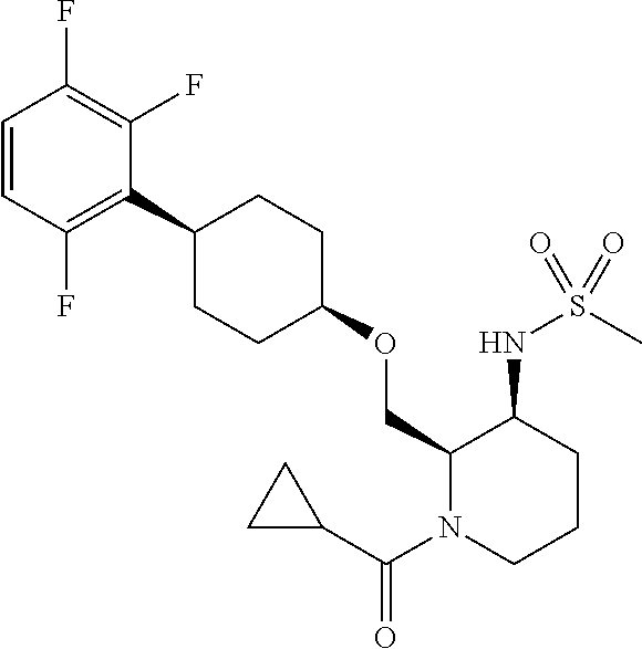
C1(COC2CCC(C3=C(F)C=CC(F)=C3F)CC2)N(C(C2CC2)=O)CCCC1NS(C)(=O)=O
